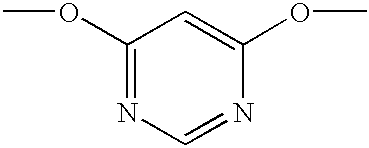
COC1=NC=NC(OC)=C1
